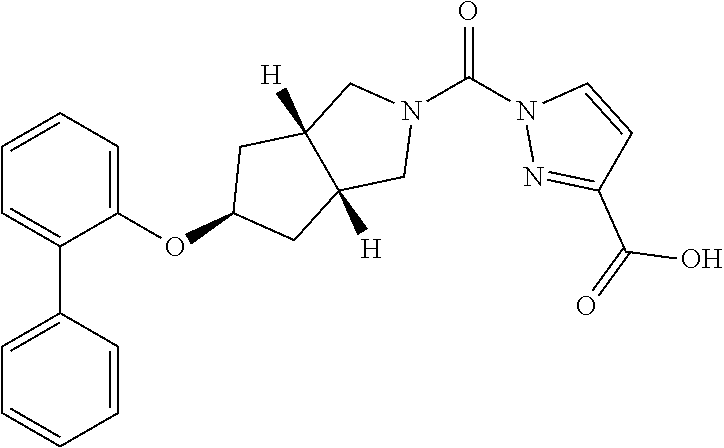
C1=CC=C(OC2CC3([H])C([H])(C2)CN(C(N2N=C(C(=O)O)C=C2)=O)C3)C(C2=CC=CC=C2)=C1
